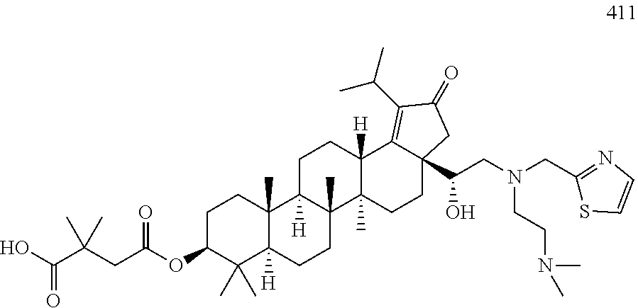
OC(C(CC(OC1CCC2(C)C([H])(C1(C)C)CCC1(C)C2([H])CCC2([H])C1(C)CCC1(C(CN(CC3=NC=CS3)CCN(C)C)O)C2=C(C(C)C)C(=O)C1)=O)(C)C)=O
